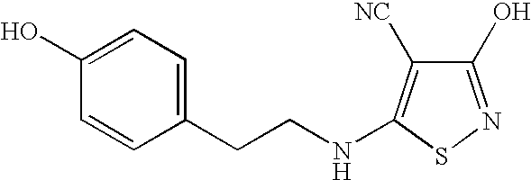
C1(O)=NSC(NCCC2=CC=C(O)C=C2)=C1[NC]
